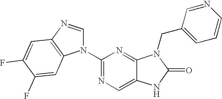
C1(N2C=NC3=C2C=C(F)C(F)=C3)=NC=C2C(=N1)N(CC1=CC=CN=C1)C(=O)N2
